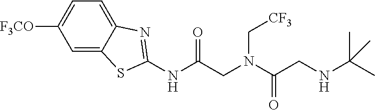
C1=C2C(=CC=C1[F3CO])N=C(NC(CN(C(CNC(C)(C)C)=O)C[CF3])=O)S2
